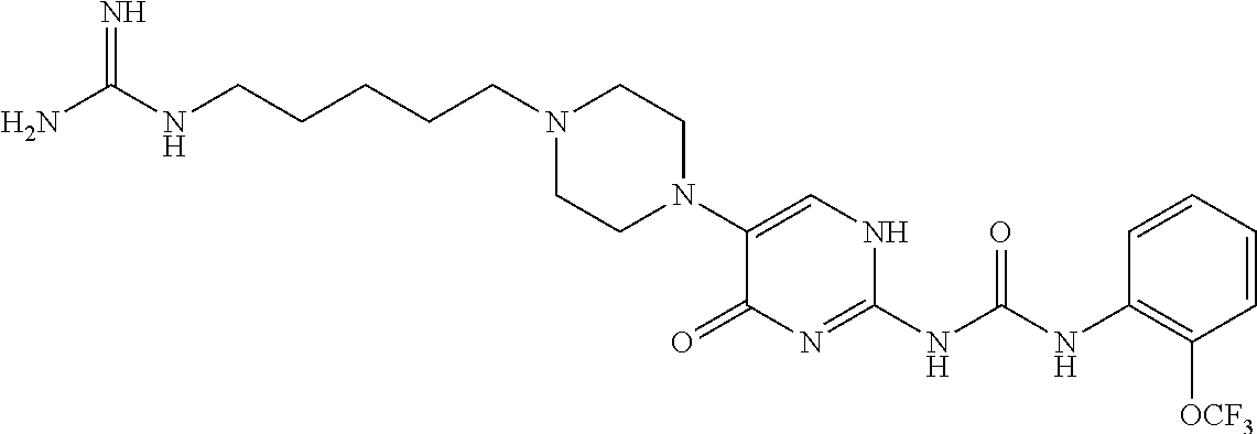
C1(N2CCN(CCCCCNC(N)=N)CC2)=CNC(NC(NC2=C([OCF3])C=CC=C2)=O)=NC1=O
